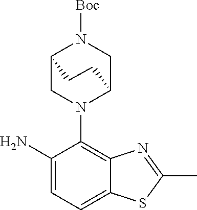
C1(N)=CC=C2C(=C1N1C3CN([Boc])C(C1)CC3)N=C(C)S2
